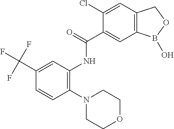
C1(Cl)=CC2=C(C=C1C(=O)NC1=C(N3CCOCC3)C=CC(C(F)(F)F)=C1)B(O)OC2
